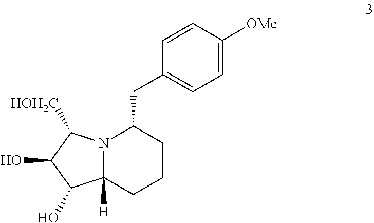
N12C([H])(CCCC1CC1=CC=C([OMe])C=C1)C(O)C(O)C2[HOH2C]
